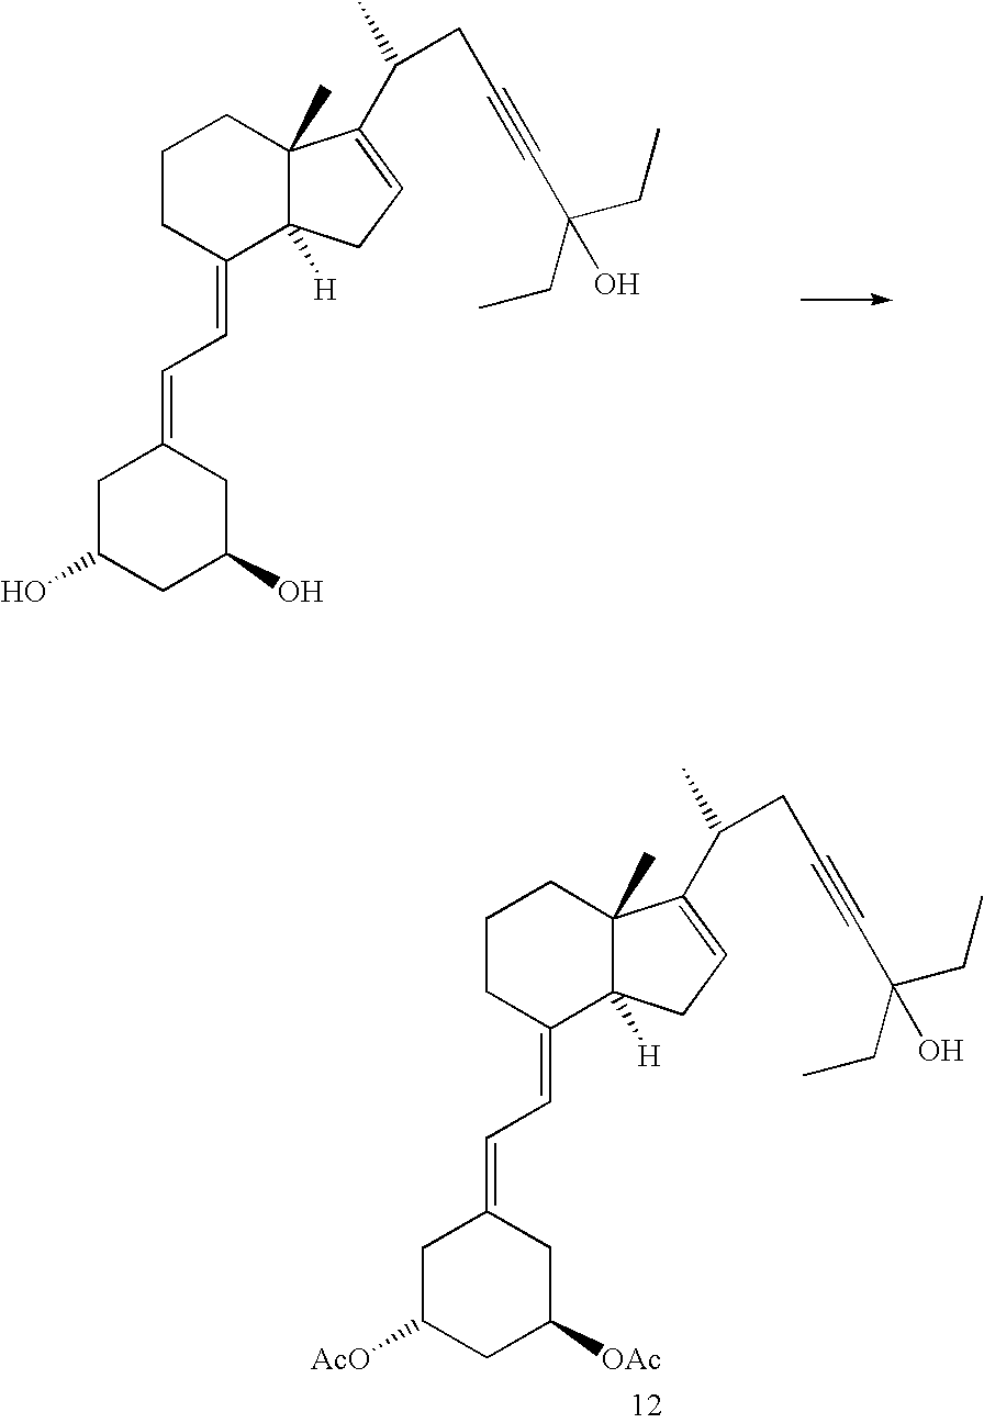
C1CC(=CC=C2CC(O)CC(O)C2)C2([H])C(C)(C1)C(C(C)CC#CC(CC)(CC)O)=CC2.C1CC(=CC=C2CC([AcO])CC([OAc])C2)C2([H])C(C)(C1)C(C(C)CC#CC(CC)(CC)O)=CC2
